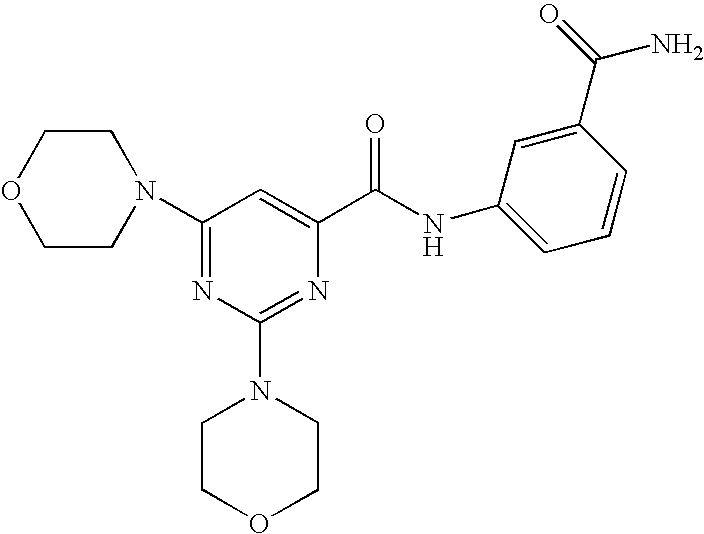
N1(C2=NC(N3CCOCC3)=NC(C(NC3=CC=CC(C(=O)N)=C3)=O)=C2)CCOCC1
